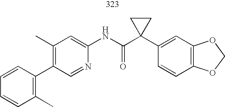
C1(C2=C(C)C=CC=C2)=C(C)C=C(NC(C2(C3=CC4=C(C=C3)OCO4)CC2)=O)N=C1
